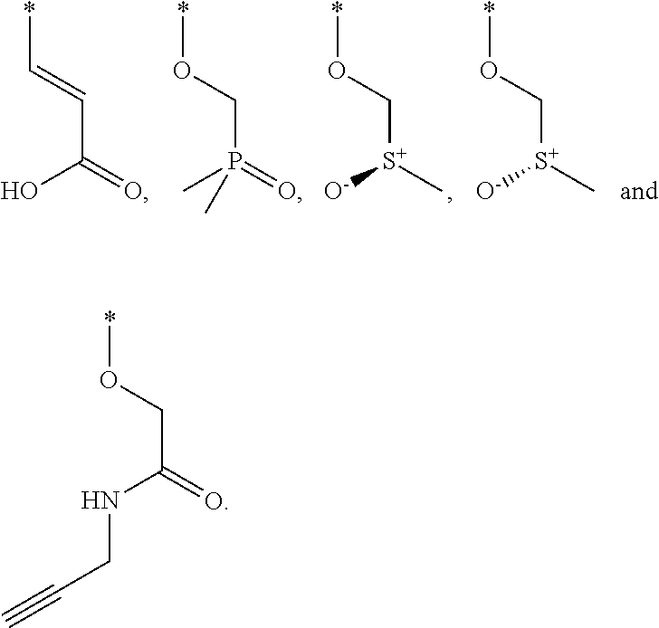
C(=CC(=O)O)*.O(CP(=O)(C)C)*.O(C[S+](C)[O-])*.O(C[S+](C)[O-])*.O(CC(=O)NCC#C)*
